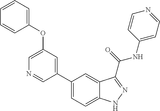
C1(OC2=CC=CC=C2)=CN=CC(C2=CC=C3C(=C2)C(C(NC2=CC=NC=C2)=O)=NN3)=C1
